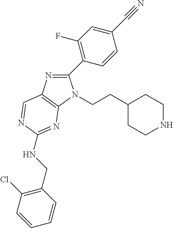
C1(C2=C(F)C=C(C#N)C=C2)=NC2=C(N1CCC1CCNCC1)N=C(NCC1=C(Cl)C=CC=C1)N=C2
